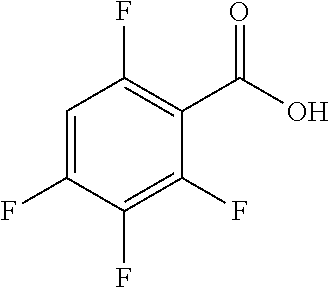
C1=C(F)C(F)=C(F)C(C(O)=O)=C1F
